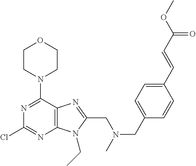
C1CN(C2=NC(Cl)=NC3=C2N=C(CN(CC2=CC=C(C=CC(OC)=O)C=C2)C)N3CC)CCO1
